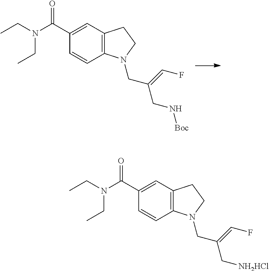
N1(CC(CN[Boc])=CF)C2=C(C=C(C(N(CC)CC)=O)C=C2)CC1.N1(CC(C[NH2HCl])=CF)C2=C(C=C(C(N(CC)CC)=O)C=C2)CC1
